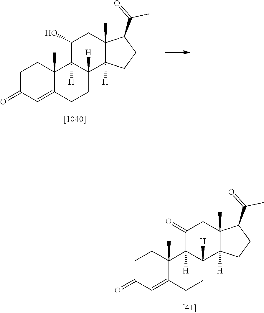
C1C(=O)C=C2C(C)(C1)C1([H])C([H])(CC2)C2([H])C(C)(CC1O)C(C(=O)C)CC2.C1C(=O)C=C2C(C)(C1)C1([H])C([H])(CC2)C2([H])C(C)(CC1=O)C(C(=O)C)CC2
